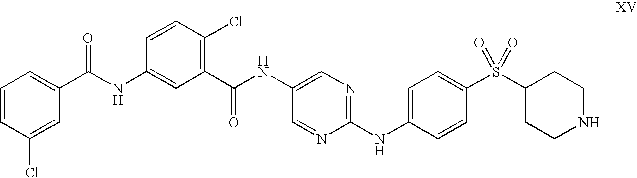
C1=CC(Cl)=CC(C(NC2=CC(C(NC3=CN=C(NC4=CC=C(S(C5CCNCC5)(=O)=O)C=C4)N=C3)=O)=C(Cl)C=C2)=O)=C1
